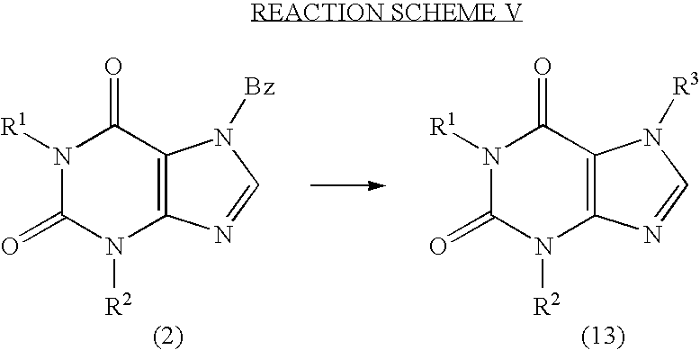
N1([R1])C(=O)N([R2])C2=C(C1=O)N([Bz])C=N2.N1([R1])C(=O)N([R2])C2=C(C1=O)N([R3])C=N2
